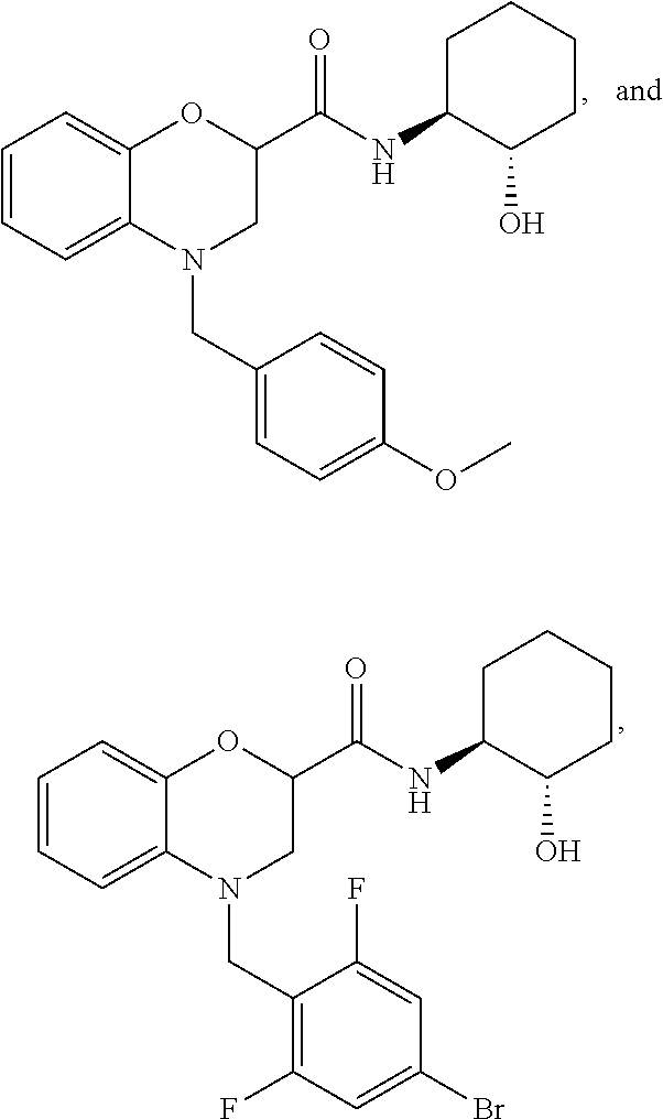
C1=CC=C2C(=C1)OC(C(NC1C(O)CCCC1)=O)CN2CC1=CC=C(OC)C=C1.C1=CC=C2C(=C1)OC(C(NC1C(O)CCCC1)=O)CN2CC1=C(F)C=C(Br)C=C1F
